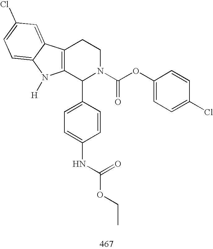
C12=C(C(C3=CC=C(NC(OCC)=O)C=C3)N(C(OC3=CC=C(Cl)C=C3)=O)CC1)N([H])C1=CC=C(Cl)C=C21
